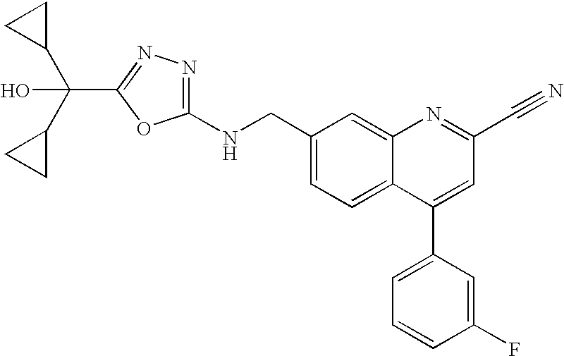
N(CC1=CC=C2C(=C1)N=C(C#N)C=C2C1=CC=CC(F)=C1)C1=NN=C(C(C2CC2)(C2CC2)O)O1
